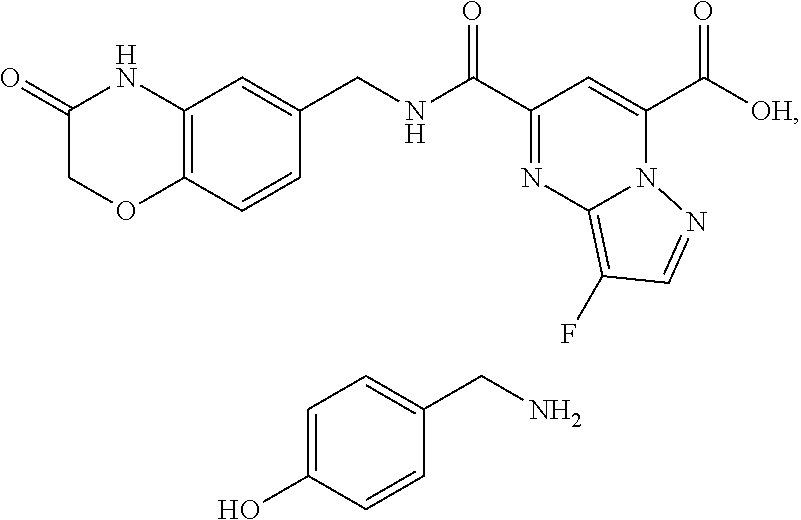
C(C1=NC2=C(F)C=NN2C(C([OH])=O)=C1)(=O)NCC1=CC2=C(C=C1)OCC(=O)N2.C1=C(O)C=CC(CN)=C1
